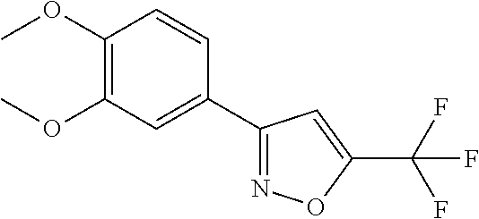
C1(OC)=C(OC)C=C(C2=NOC(C(F)(F)F)=C2)C=C1
